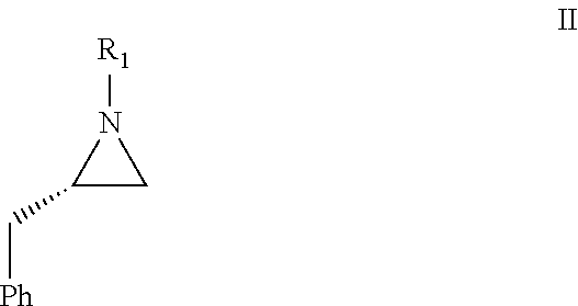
C1(C[Ph])CN1[R1]
